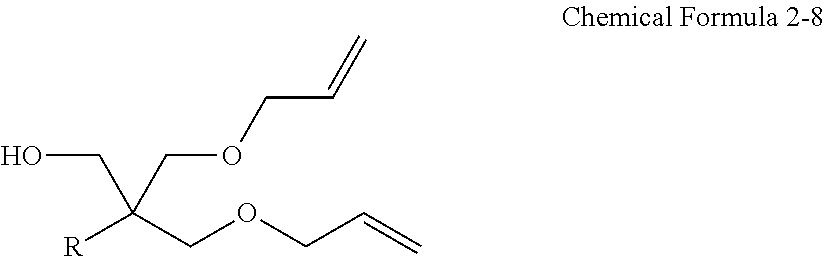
[R]C(COCC=C)(CO)COCC=C
